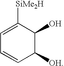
C1=C([SiMe2H])C(O)C([OH])C=C1
